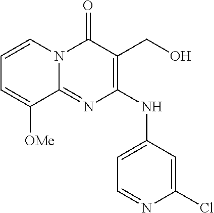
C1=CN2C(=NC(NC3=CC=NC(Cl)=C3)=C(CO)C2=O)C([OMe])=C1
